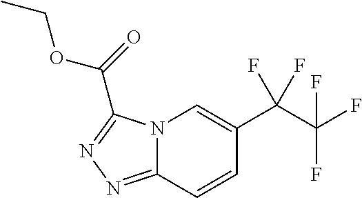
N12C(=NN=C1C(OCC)=O)C=CC(C(C(F)(F)F)(F)F)=C2
